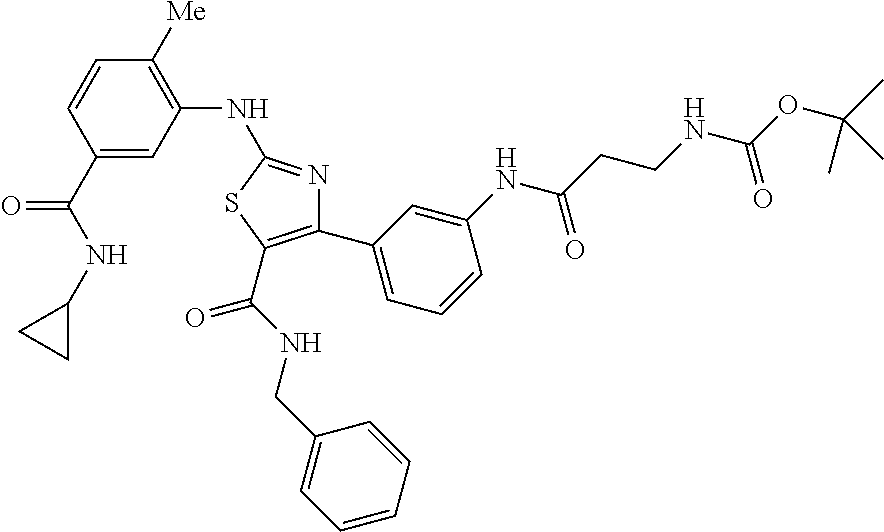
C1(C(NC2CC2)=O)=CC(NC2=NC(C3=CC=CC(NC(CCNC(=O)OC(C)(C)C)=O)=C3)=C(C(NCC3=CC=CC=C3)=O)S2)=C([Me])C=C1
